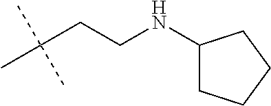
C(C(C)(C)C)CNC1CCCC1
